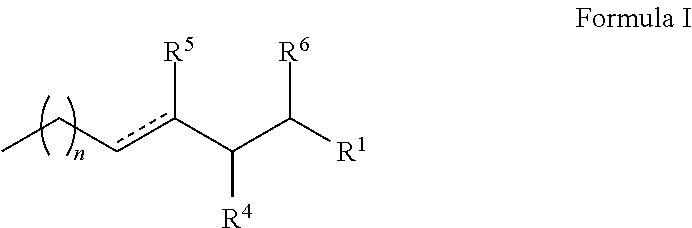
c(c(C(C([R6])[R1])[R4])[R5])CC
